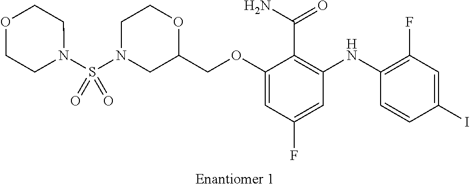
C(OC1=CC(F)=CC(NC2=C(F)C=C(I)C=C2)=C1C(N)=O)C1OCCN(S(=O)(=O)N2CCOCC2)C1
